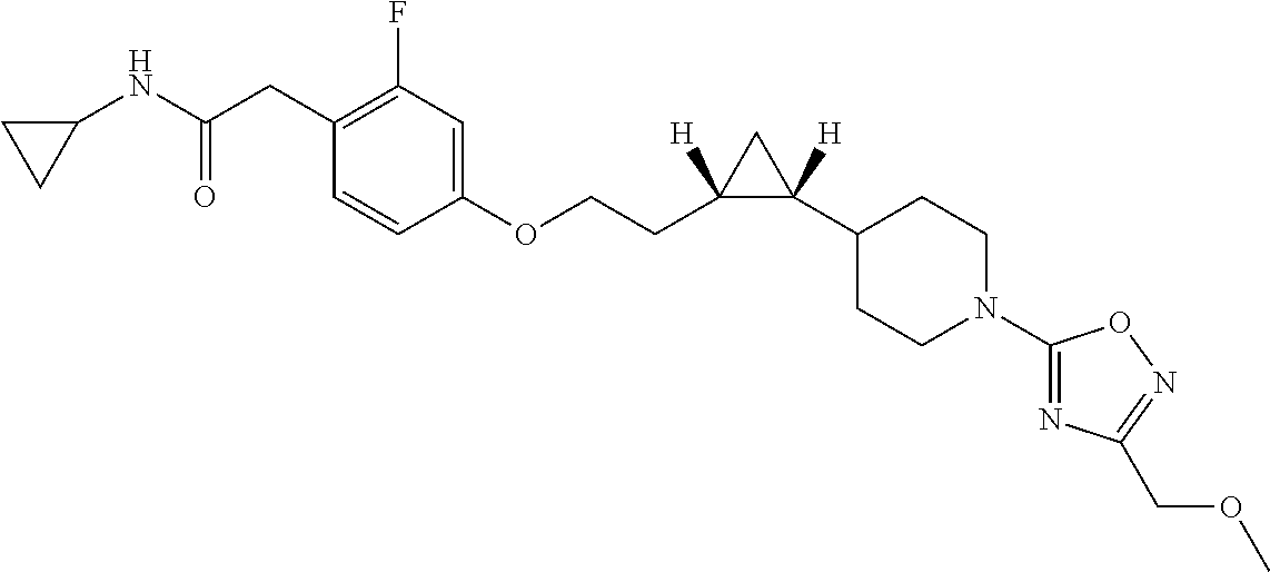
N(C(CC1=C(F)C=C(OCCC2([H])C(C3CCN(C4=NC(COC)=NO4)CC3)([H])C2)C=C1)=O)C1CC1
